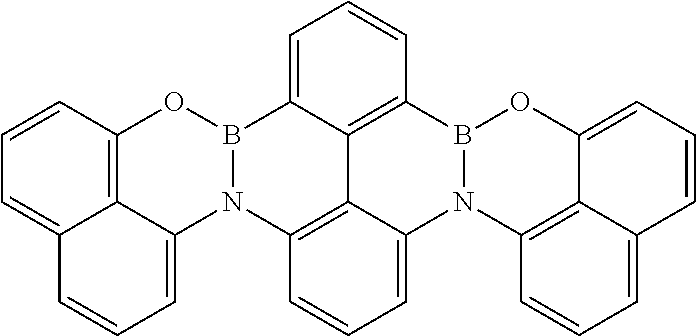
B12N(C3=C4C(=CC=CC4=CC=C3)O1)C1=CC=CC3=C1C1=C2C=CC=C1B1N3C2=CC=CC3=CC=CC(=C23)O1
